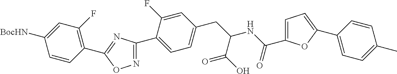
C1(C2=CC=C(CC(C(=O)O)NC(=O)C3=CC=C(C4=CC=C(C)C=C4)O3)C=C2F)=NOC(C2=C(F)C=C([BocHN])C=C2)=N1
